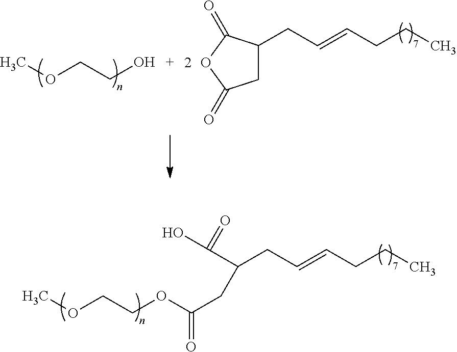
C(CC=CCCC)(C(O)=O)CC(=O)OCCOC.C1C(CC=CCCC)C(=O)OC1=O.COCCO
